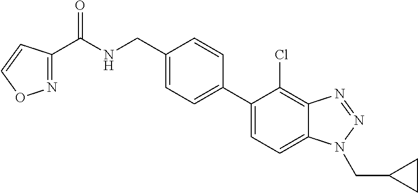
C1=C(C2=CC=C(CNC(C3=NOC=C3)=O)C=C2)C(Cl)=C2C(=C1)N(CC1CC1)N=N2
